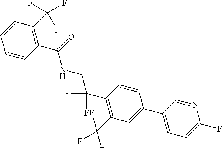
C1(C2=CC=C(F)N=C2)=CC(C(F)(F)F)=C(C(F)(F)CNC(C2=C(C(F)(F)F)C=CC=C2)=O)C=C1
